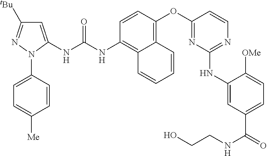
C1=CC(OC2=NC(NC3=CC(C(=O)NCCO)=CC=C3[OMe])=NC=C2)=C2C(=C1NC(NC1=CC([tBu])=NN1C1=CC=C([Me])C=C1)=O)C=CC=C2
